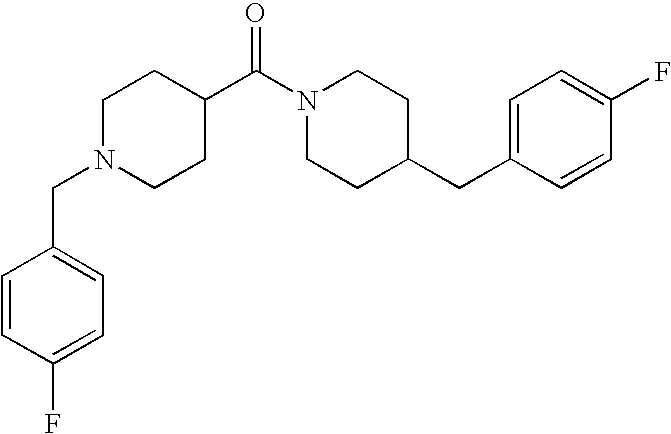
C1N(CC2=CC=C(F)C=C2)CCC(C(N2CCC(CC3=CC=C(F)C=C3)CC2)=O)C1
